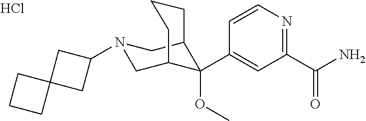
C1(C(N)=O)=NC=CC(C2(OC)C3CN(C4CC5(C4)CCC5)CC2CCC3)=C1.Cl
